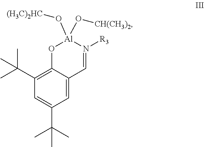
C1(C(C)(C)C)=C2C(=CC(C(C)(C)C)=C1)C=N([R3])[Al](O[CH(CH3)2])(O[(H3C)2HC])O2
